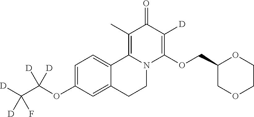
C1=C(OC(C([D])([D])F)([D])[D])C=C2C(=C1)C1=C(C)C(=O)C([D])=C(OCC3COCCO3)N1CC2
